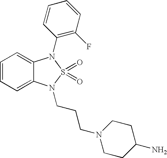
C1=CC=C2C(=C1)N(C1=C(F)C=CC=C1)S(=O)(=O)N2CCCN1CCC(N)CC1
